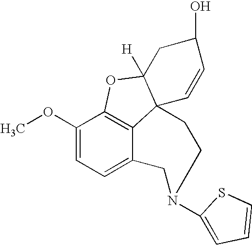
C12=C3C(OC)=CC=C1CN(C1=CC=CS1)CCC21C([H])(O3)CC(O)C=C1
